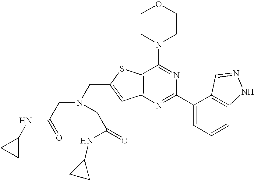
C1CN(C2=NC(C3=CC=CC4=C3C=NN4)=NC3=C2SC(CN(CC(NC2CC2)=O)CC(NC2CC2)=O)=C3)CCO1
